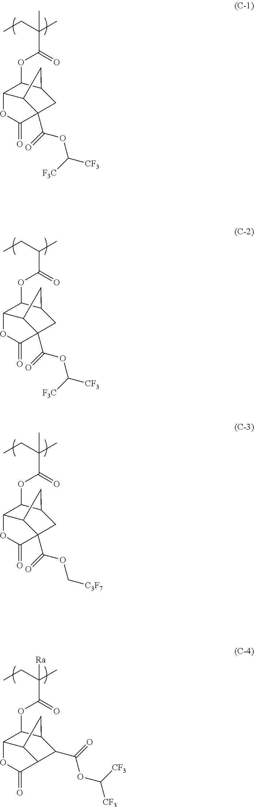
C(C(OC1C2C3C(C(=O)OC([CF3])[F3C])(CC1C3)C(=O)O2)=O)(CC)(C)C.C(C(OC1C2C3C(C(=O)OC([CF3])[F3C])(CC1C3)C(=O)O2)=O)(CC)C.C(C(OC1C2C3C(C(=O)OC[C3F7])(CC1C3)C(=O)O2)=O)(CC)(C)C.C(C(OC1C2C3C(C(C(=O)OC([CF3])[CF3])C1C3)C(=O)O2)=O)(CC)(C)[Ra]
